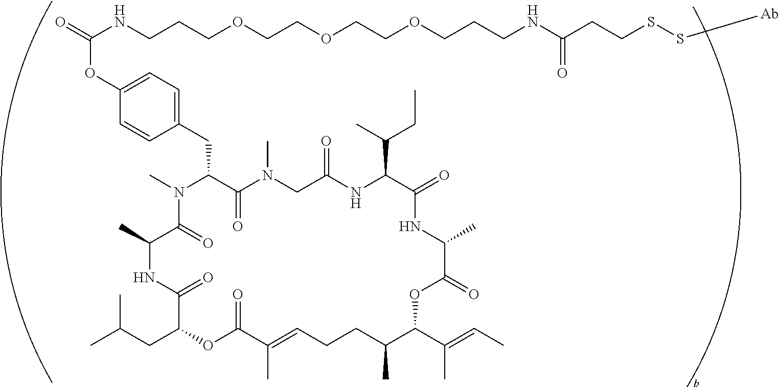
CN1C(CC2=CC=C(OC(=O)NCCCOCCOCCOCCCNC(CCSS[Ab])=O)C=C2)C(=O)N(C)CC(=O)NC(C(C)CC)C(=O)NC(C)C(=O)OC(C(C)=CC)C(C)CCC=C(C)C(=O)OC(CC(C)C)C(=O)NC(C)C1=O
